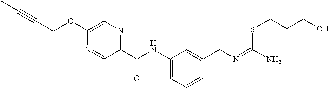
C1=C(OCC#CC)N=CC(C(NC2=CC=CC(CN=C(N)SCCCO)=C2)=O)=N1
